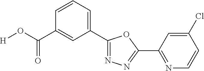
[H]OC(C1=CC(C2=NN=C(C3=NC=CC(Cl)=C3)O2)=CC=C1)=O
